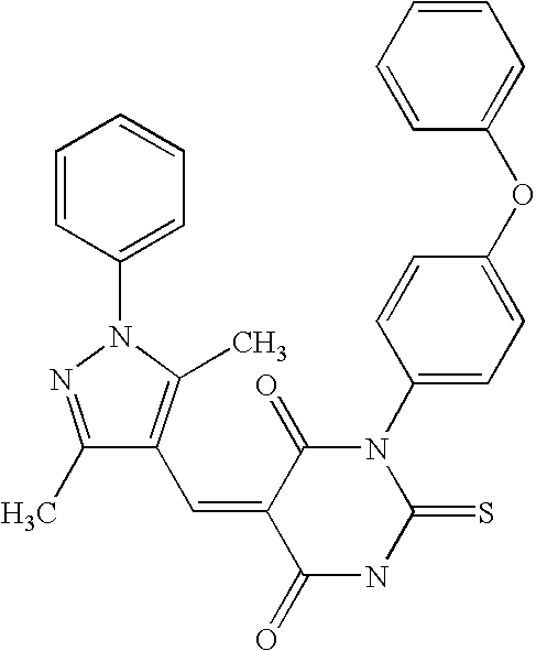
O=C1C(=CC2=C(C)N(C3=CC=CC=C3)N=C2C)C(=O)N(C2=CC=C(OC3=CC=CC=C3)C=C2)C(=S)N1
